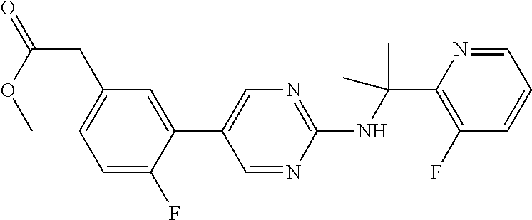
C1=C(F)C(C2=CN=C(NC(C)(C)C3=C(F)C=CC=N3)N=C2)=CC(CC(OC)=O)=C1
